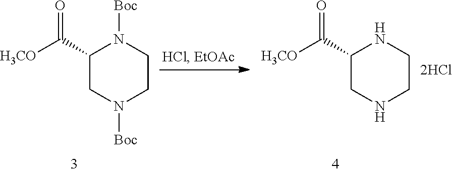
C1(C([H3CO])=O)CN([Boc])CCN1[Boc].C1(C([H3CO])=O)CNCCN1
